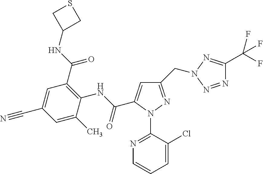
C1=C(C)C(NC(=O)C2=CC(CN3N=C(C(F)(F)F)N=N3)=NN2C2=NC=CC=C2Cl)=C(C(=O)NC2CSC2)C=C1C#N
